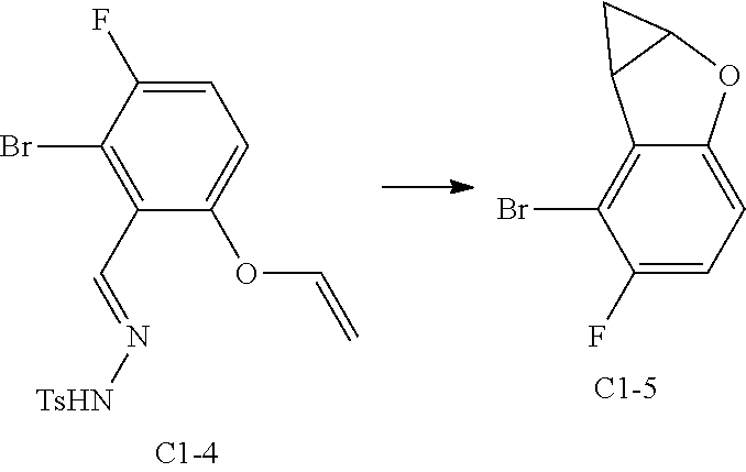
N(=CC1=C(Br)C(F)=CC=C1OC=C)[TsHN].C12=CC=C(F)C(Br)=C1C1CC1O2
